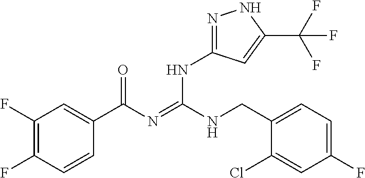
C1(F)=C(F)C=CC(C(N=C(NCC2=CC=C(F)C=C2Cl)NC2=NNC(C(F)(F)F)=C2)=O)=C1
